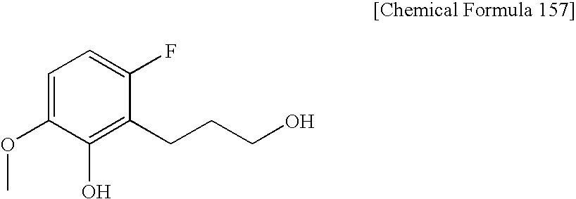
C1=C(OC)C(O)=C(CCCO)C(F)=C1
